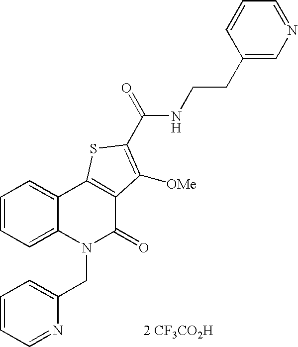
[2 CF3CO2H].C1(CCNC(=O)C2=C([OMe])C3=C(C4=CC=CC=C4N(CC4=CC=CC=N4)C3=O)S2)=CN=CC=C1
